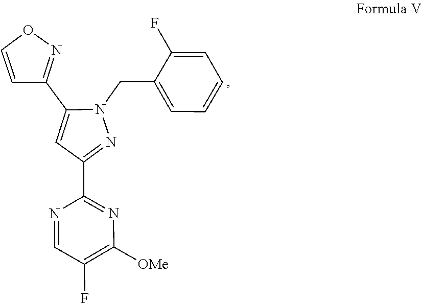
C1=C(F)C(CN2C(C3=NOC=C3)=CC(C3=NC([OMe])=C(F)C=N3)=N2)=CC=C1
